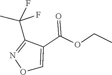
N1=C(C(F)(C)F)C(C(OCC)=O)=CO1
